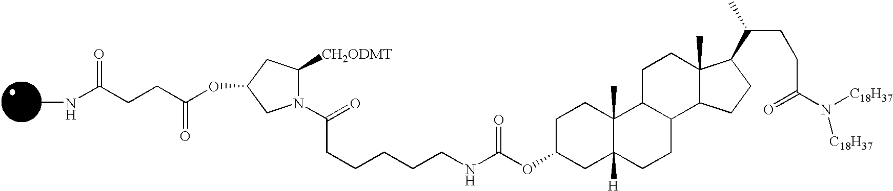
N1(C(=O)CCCCCNC(OC2CC3([H])C(C)(CC2)C2C(CC3)C3C(C)(CC2)C(C(C)CCC(N([C18H37])[C18H37])=O)CC3)=O)C([CH2ODMT])CC(OC(CCC(NC)=O)=O)C1
